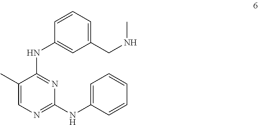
C1(C)=CN=C(NC2=CC=CC=C2)N=C1NC1=CC(CNC)=CC=C1
